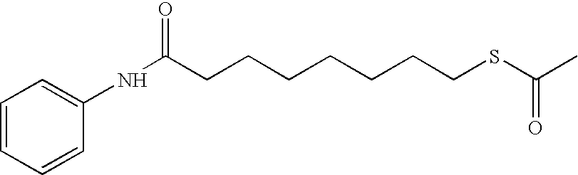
C1=CC=CC(NC(=O)CCCCCCCSC(C)=O)=C1
